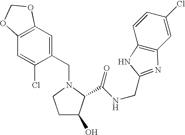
C(N1CCC(O)C1C(NCC1=NC2=C(C=CC(Cl)=C2)N1)=O)C1=CC2=C(C=C1Cl)OCO2
